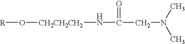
[CH2CH2CH2](NC(=O)CN(C)C)O[R]
